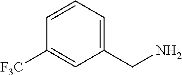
C1(CN)=CC=CC([F3C])=C1
